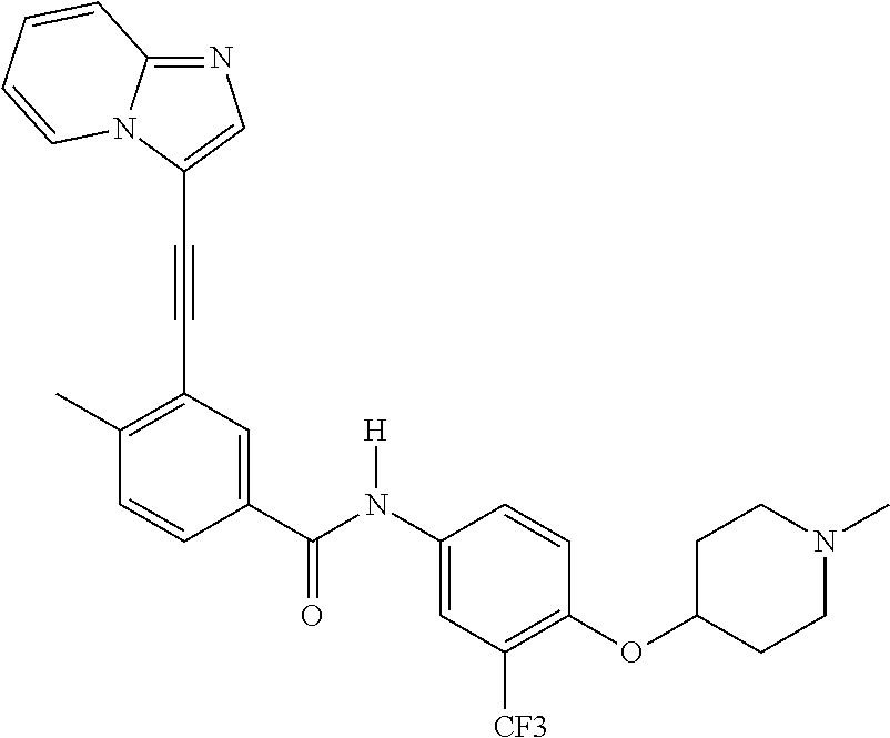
N1=C2N(C(C#CC3=C(C)C=CC(C(N(C4=CC([CF3])=C(OC5CCN(C)CC5)C=C4)[H])=O)=C3)=C1)C=CC=C2
